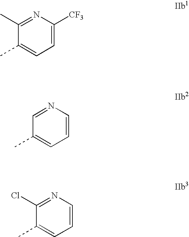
C1=C([CF3])N=C(C)C(C)=C1.C1=CN=CC(C)=C1.C1=CN=C(Cl)C(C)=C1
